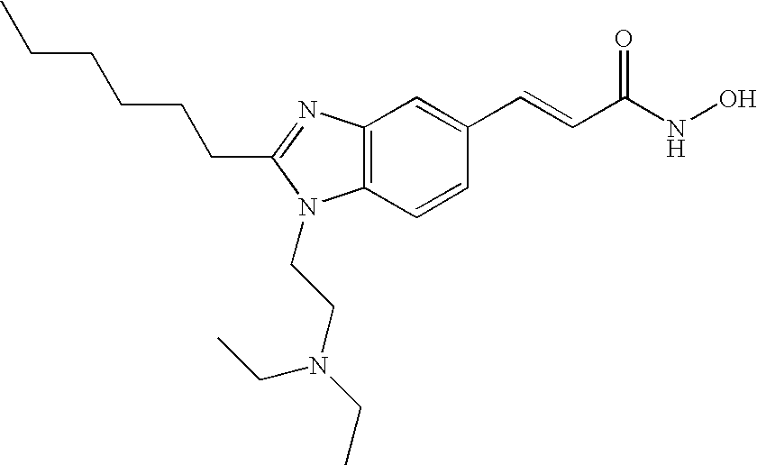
C12=C(C=CC(C=CC(=O)NO)=C1)N(CCN(CC)CC)C(CCCCCC)=N2
